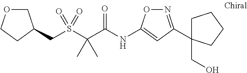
C1OCCC1CS(C(C(NC1=CC(C2(CO)CCCC2)=NO1)=O)(C)C)(=O)=O
